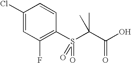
C1(Cl)=CC(F)=C(S(=O)(=O)C(C(O)=O)(C)C)C=C1
